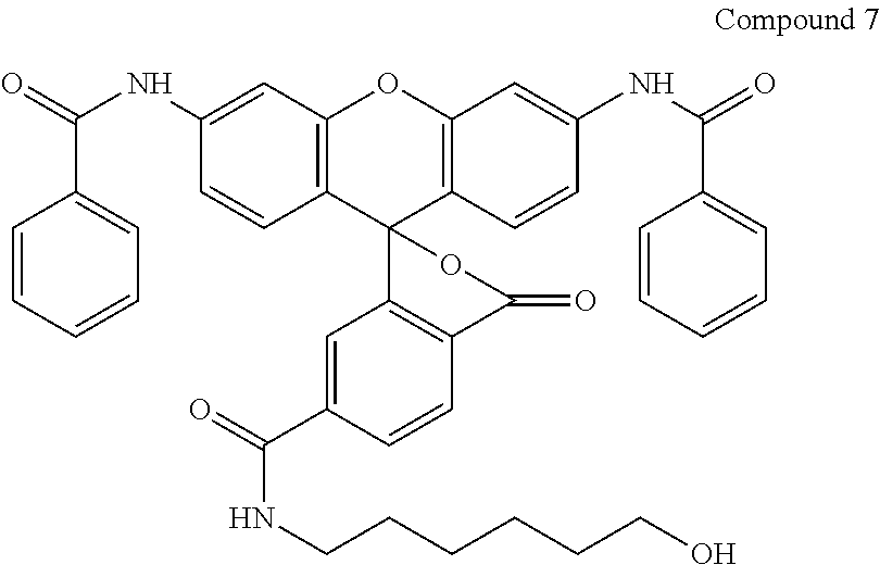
C1(NC(=O)C2=CC=CC=C2)=CC2=C(C=C1)C1(C3=C(O2)C=C(NC(=O)C2=CC=CC=C2)C=C3)C2=C(C(=O)O1)C=CC(C(=O)NCCCCCCO)=C2
